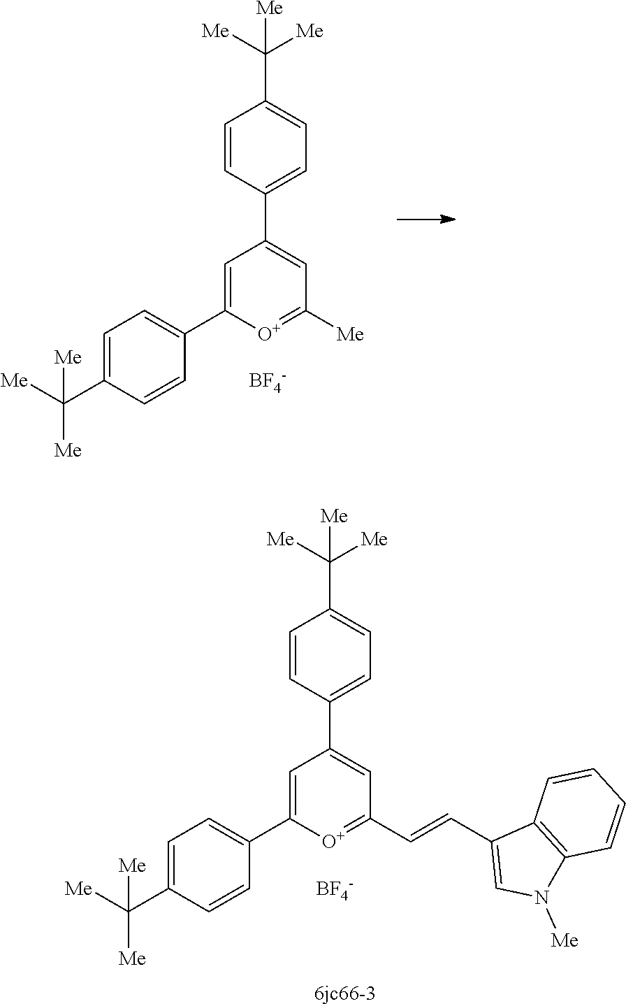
C1=CC(C2=CC([Me])=[O+]C(C3=CC=C(C([Me])([Me])[Me])C=C3)=C2)=CC=C1C([Me])([Me])[Me].[BF4-].C1=CC(C2=CC(C=CC3=CN([Me])C4=C3C=CC=C4)=[O+]C(C3=CC=C(C([Me])([Me])[Me])C=C3)=C2)=CC=C1C([Me])([Me])[Me].[BF4-]
